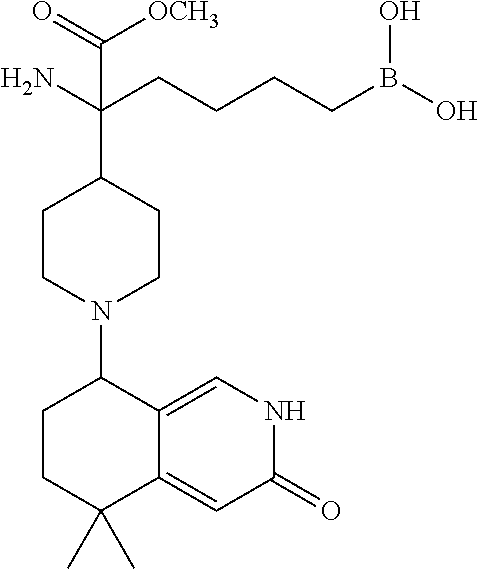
NC(CCCCB(O)O)(C1CCN(C2CCC(C)(C)C3=CC(=O)NC=C23)CC1)C(=O)[OCH3]
